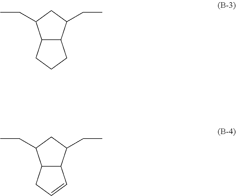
C12C(C(CC)CC1CC)CCC2.C12C(C(CC)CC1CC)C=CC2
